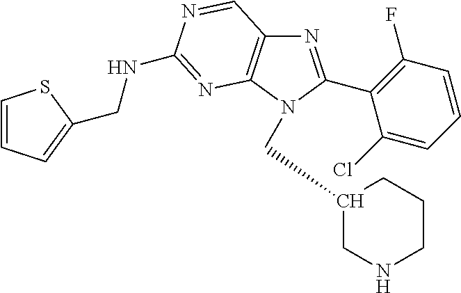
N1=C(C2=C(F)C=CC=C2Cl)N(CC2CNCCC2)C2=C1C=NC(NCC1=CC=CS1)=N2
